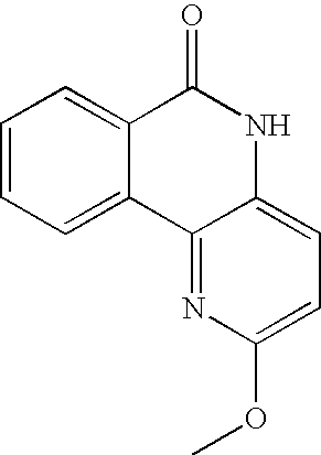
C1=CC=C2C(=C1)C(=O)NC1=CC=C(OC)N=C21
